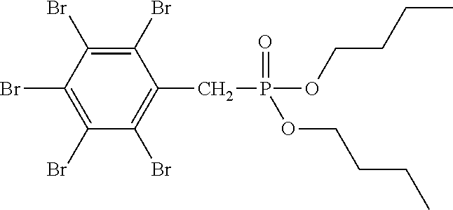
C1(Br)=C(Br)C(Br)=C(Br)C(CP(=O)(OCCCC)OCCCC)=C1Br
